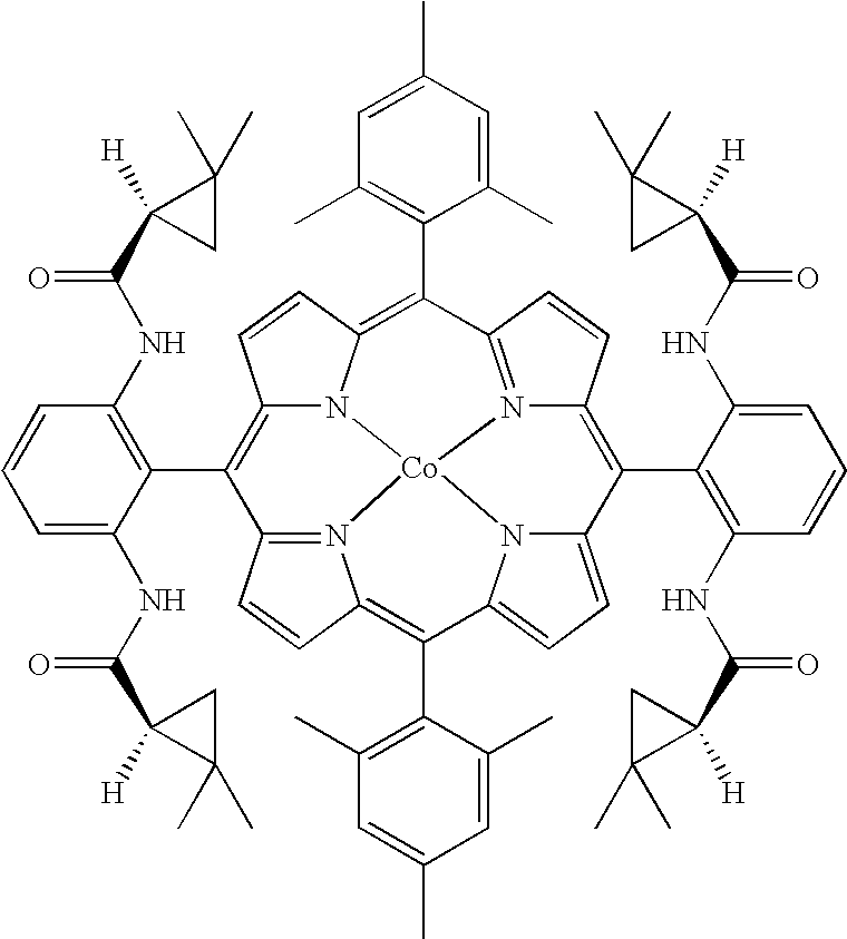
C12=C(C3=C(NC(C4([H])C(C)(C)C4)=O)C=CC=C3NC(C3([H])C(C)(C)C3)=O)C3=N4C(=C(C5=C(C)C=C(C)C=C5C)C5=CC=C6N5[Co]45N1C(=C(C1=C(C)C=C(C)C=C1C)C1=N5C(=C6C4=C(NC(C5([H])C(C)(C)C5)=O)C=CC=C4NC(C4([H])C(C)(C)C4)=O)C=C1)C=C2)C=C3
